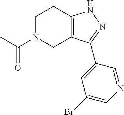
C1N(C(C)=O)CC2=C(C1)NN=C2C1=CC(Br)=CN=C1
